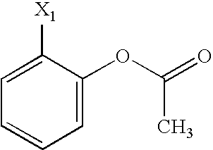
[X1]C1=CC=CC=C1OC(=O)C
